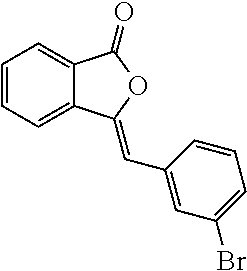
C1=CC=C2C(=C1)C(=O)OC2=CC1=CC(Br)=CC=C1
